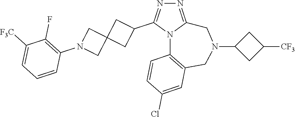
N1=C2N(C(C3CC4(C3)CN(C3=C(F)C([F3C])=CC=C3)C4)=N1)C1=C(CN(C3CC([CF3])C3)C2)C=C(Cl)C=C1
